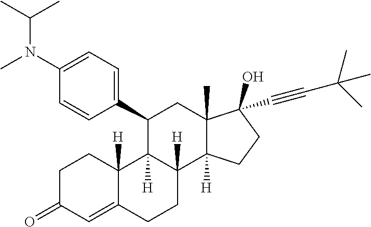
C1C(=O)C=C2C([H])(C1)C1([H])C([H])(CC2)C2([H])C(C)(CC1C1=CC=C(N(C(C)C)C)C=C1)C(O)(C#CC(C)(C)C)CC2
